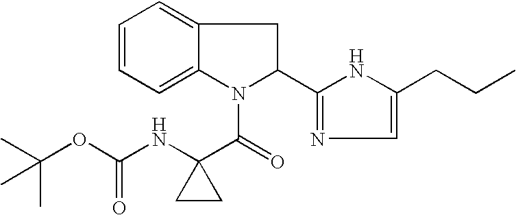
C1=CC=C2C(=C1)CC(C1=NC=C(CCC)N1)N2C(=O)C1(NC(OC(C)(C)C)=O)CC1
